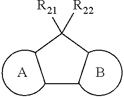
C1CCC([R21])([R22])C1.[A].B
